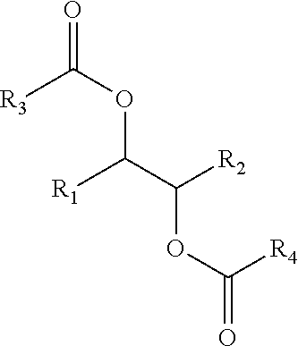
O(C(C([R2])OC(=O)[R4])[R1])C(=O)[R3]
